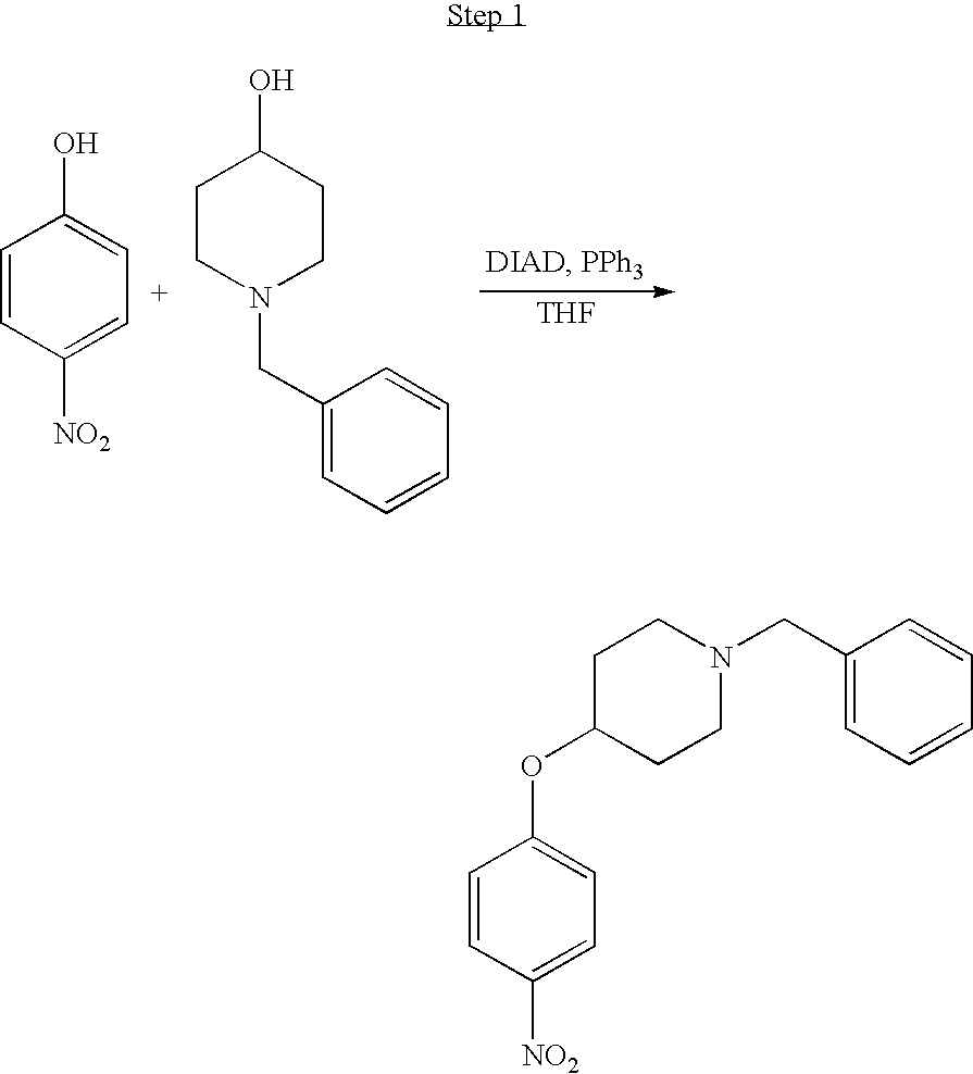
[THF].C1=CC([NO2])=CC=C1O.C1CN(CC2=CC=CC=C2)CCC1O.C1(CN2CCC(OC3=CC=C([NO2])C=C3)CC2)=CC=CC=C1
